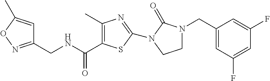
C1(CNC(=O)C2=C(C)N=C(N3C(=O)N(CC4=CC(F)=CC(F)=C4)CC3)S2)=NOC(C)=C1
